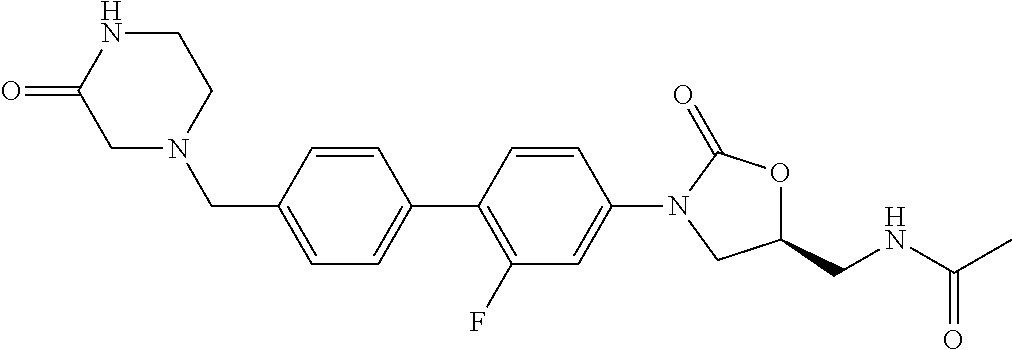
C1(CN2CCNC(=O)C2)=CC=C(C2=C(F)C=C(N3CC(CNC(C)=O)OC3=O)C=C2)C=C1
